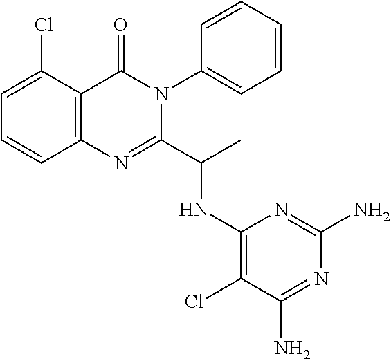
C1=C(Cl)C2=C(C=C1)N=C(C(C)NC1=C(Cl)C(N)=NC(N)=N1)N(C1=CC=CC=C1)C2=O
